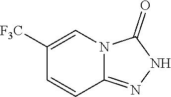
C1([F3C])=CN2C(=NNC2=O)C=C1
